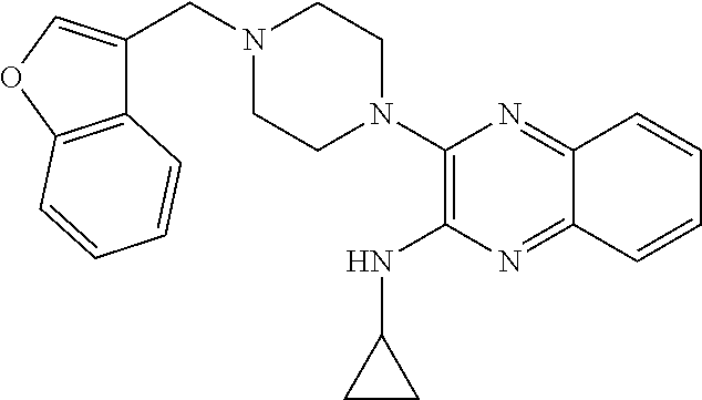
C12=C(OC=C1CN1CCN(C3=C(NC4CC4)N=C4C(=N3)C=CC=C4)CC1)C=CC=C2
